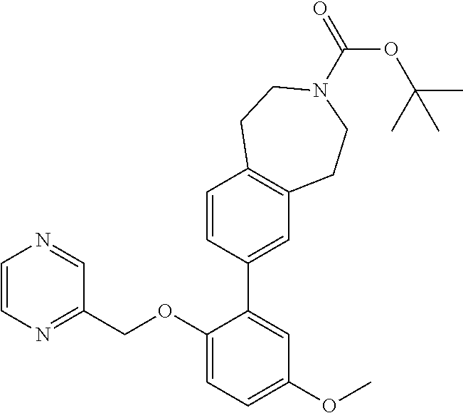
C1=CN=C(COC2=CC=C(OC)C=C2C2=CC3=C(C=C2)CCN(C(=O)OC(C)(C)C)CC3)C=N1
